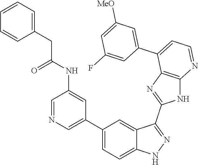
C1=NC=C(C2=CC=C3C(=C2)C(C2=NC4=C(N2)N=CC=C4C2=CC([MeO])=CC(F)=C2)=NN3)C=C1NC(CC1=CC=CC=C1)=O
